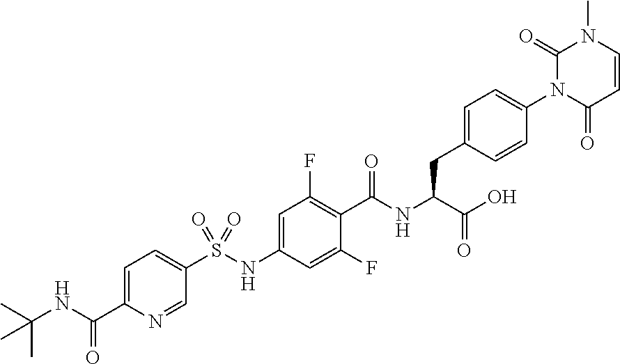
C1=CC(=O)N(C2=CC=C(CC(C(=O)O)NC(=O)C3=C(F)C=C(NS(C4=CC=C(C(=O)NC(C)(C)C)N=C4)(=O)=O)C=C3F)C=C2)C(=O)N1C
